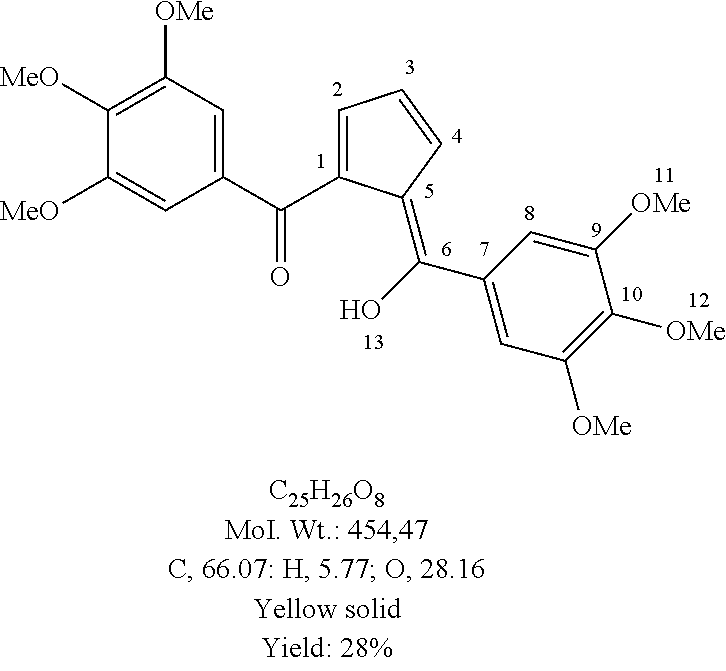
C1(C(=O)C2=CC=CC2=C(O)C2=CC([OMe])=C([OMe])C([OMe])=C2)=CC([OMe])=C([MeO])C([MeO])=C1
